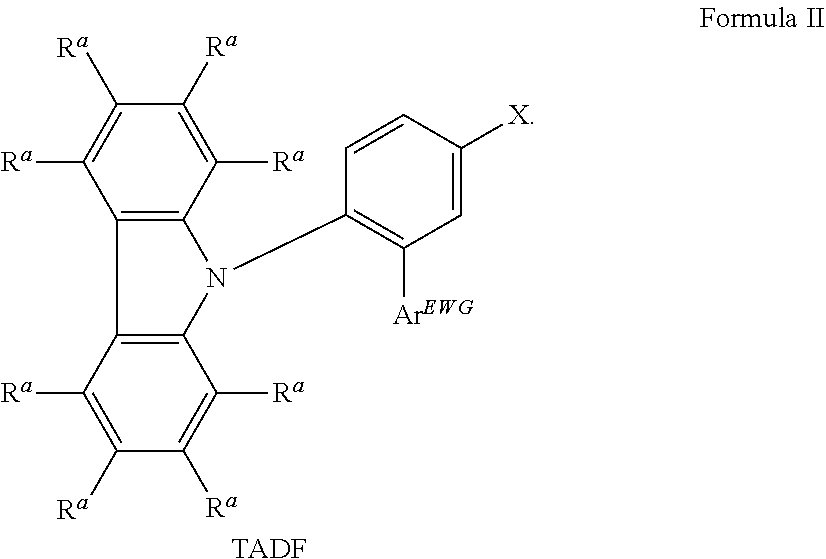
C12=C(C([Ra])=C([Ra])C([Ra])=C1[Ra])N(C1=C([ArEWG])C=C([X])C=C1)C1=C2C([Ra])=C([Ra])C([Ra])=C1[Ra].[TADF]
